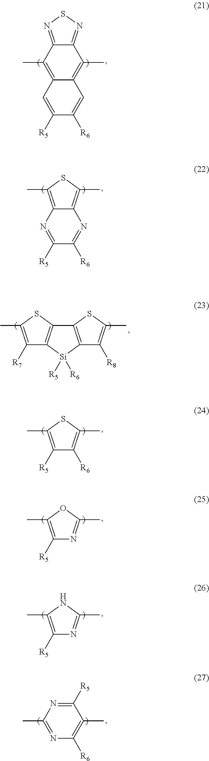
C1=C([R5])C([R6])=CC2=C(C)C3=NSN=C3C(C)=C12.C1([R6])=NC2=C(C)SC(C)=C2N=C1[R5].C1([R7])=C(C)SC2=C1[Si]([R5])([R6])C1=C2SC(C)=C1[R8].[R6]C1=C(C)SC(C)=C1[R5].N1=C(C)OC(C)=C1[R5].N1=C(C)NC(C)=C1[R5].C1(C)=NC([R6])=C(C)C([R5])=N1
